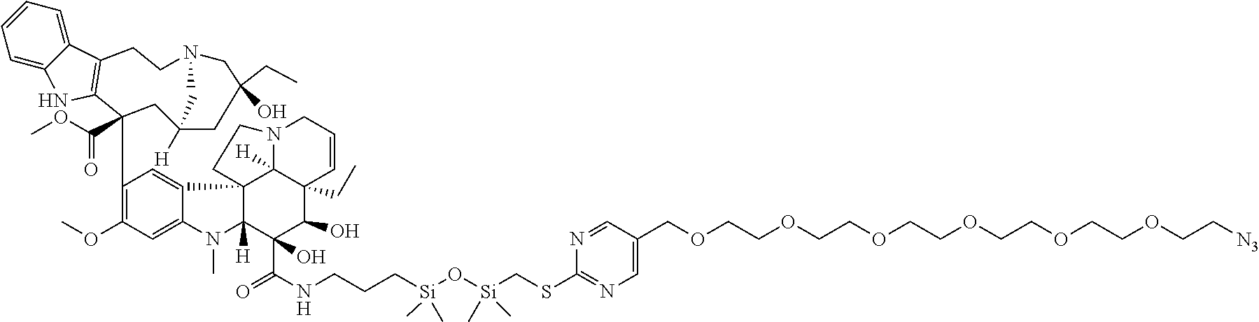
C1=CC=C2C(=C1)C1=C(N2)C(CC2=C(OC)C=C3C(=C2)C24C([H])(N3C)C(C(NCCC[Si](O[Si](CSC3=NC=C(COCCOCCOCCOCCOCCOCC[N3])C=N3)(C)C)(C)C)=O)(O)C(O)C3(CC)C2([H])N(CC=C3)CC4)(C(=O)OC)CC([H])(C)CC(CC)(O)CN(C)CC1
